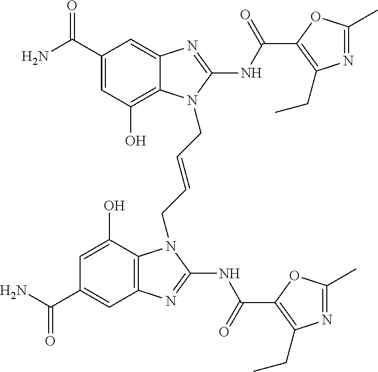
C1(C(N)=O)=CC(O)=C2C(=C1)N=C(NC(=O)C1=C(CC)N=C(C)O1)N2CC=CCN1C2=C(C=C(C(N)=O)C=C2O)N=C1NC(=O)C1=C(CC)N=C(C)O1
